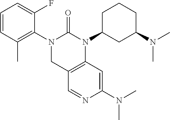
C1=CC(C)=C(N2CC3=C(N(C4CC(N(C)C)CCC4)C2=O)C=C(N(C)C)N=C3)C(F)=C1
